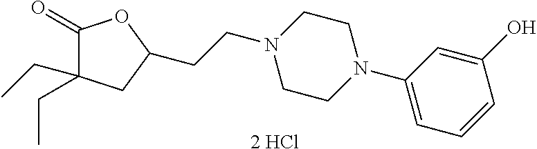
C(CN1CCN(C2=CC=CC(O)=C2)CC1)C1CC(CC)(CC)C(=O)O1.[2 HCl]
